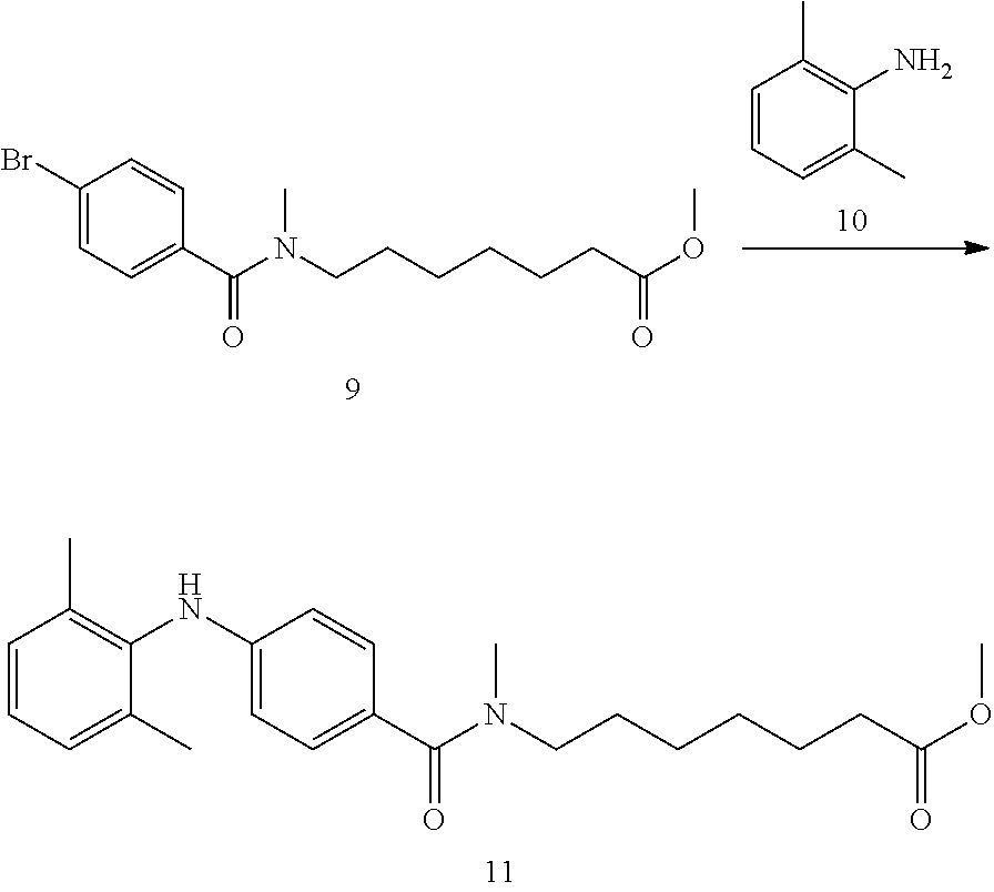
C1(NC2=C(C)C=CC=C2C)=CC=C(C(N(CCCCCCC(OC)=O)C)=O)C=C1.C1(Br)=CC=C(C(N(CCCCCCC(OC)=O)C)=O)C=C1.C1=CC=C(C)C(N)=C1C
